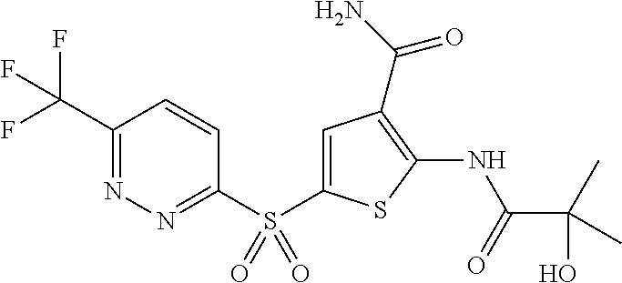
S(=O)(=O)(C1=NN=C(C(F)(F)F)C=C1)C1=CC(C(N)=O)=C(NC(=O)C(O)(C)C)S1
